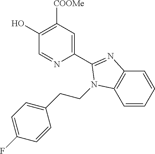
C1=CC=CC2=C1N(CCC1=CC=C(F)C=C1)C(C1=CC([COOMe])=C(O)C=N1)=N2
